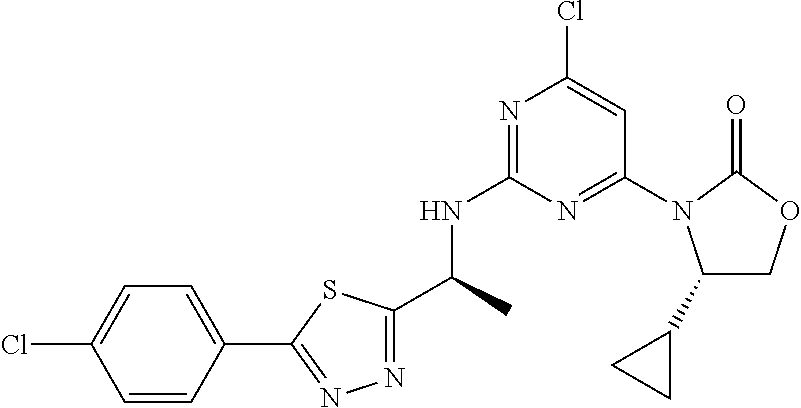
N1=C(C(C)NC2=NC(Cl)=CC(N3C(C4CC4)COC3=O)=N2)SC(C2=CC=C(Cl)C=C2)=N1
